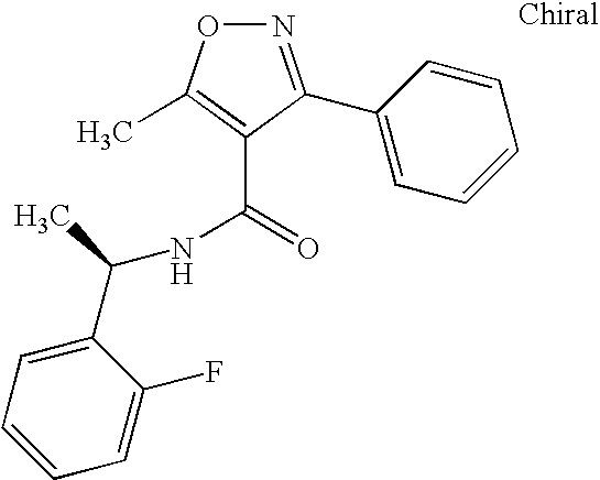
N1=C(C2=CC=CC=C2)C(C(=O)NC(C2=CC=CC=C2F)C)=C(C)O1
